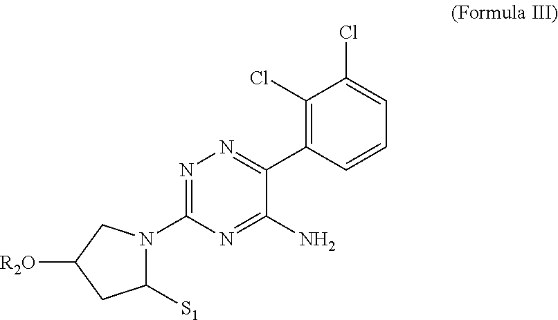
C1(Cl)=C(C2=NN=C(N3C([S1])CC([R2O])C3)N=C2N)C=CC=C1Cl
